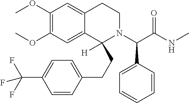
C1=CC(CCC2([H])C3=CC(OC)=C(OC)C=C3CCN2C(C(NC)=O)C2=CC=CC=C2)=CC=C1C(F)(F)F
